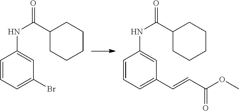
C1=CC=C(Br)C=C1NC(C1CCCCC1)=O.C1=CC=C(C=CC(=O)OC)C=C1NC(C1CCCCC1)=O
